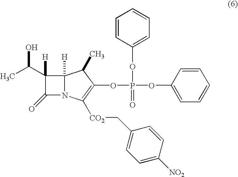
C1(C(C)O)([H])C(=O)N2C1([H])C(C)C(OP(OC1=CC=CC=C1)(OC1=CC=CC=C1)=O)=C2[CO2]CC1=CC=C([NO2])C=C1
